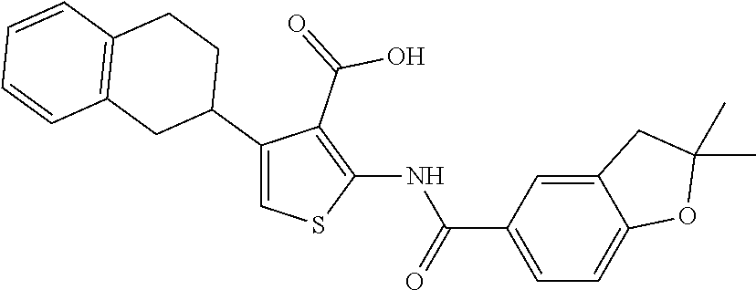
C1(C2CCC3=C(C2)C=CC=C3)=CSC(NC(C2=CC=C3C(=C2)CC(C)(C)O3)=O)=C1C(=O)O
